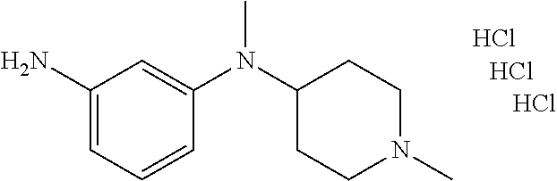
NC1=CC=CC(N(C2CCN(C)CC2)C)=C1.Cl.Cl.Cl
